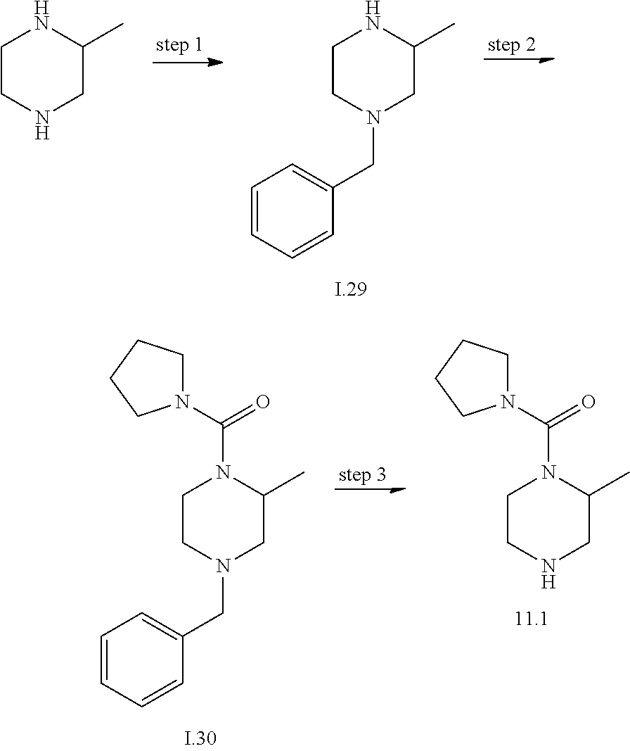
C1CN(CC2=CC=CC=C2)CC(C)N1.C1CNCC(C)N1.C1CN(CC2=CC=CC=C2)CC(C)N1C(=O)N1CCCC1.C1CNCC(C)N1C(=O)N1CCCC1
